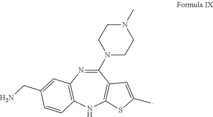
C1(N2CCN(C)CC2)=NC2=C(NC3=C1C=C(C)S3)C=CC(CN)=C2
